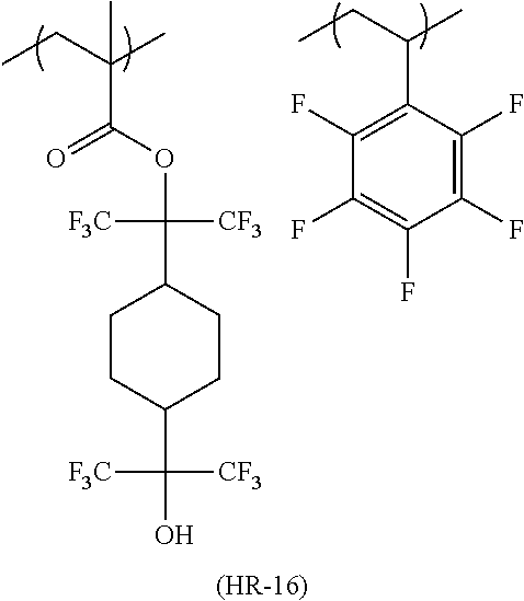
C(C(OC(C1CCC(C(O)([CF3])[F3C])CC1)([CF3])[F3C])=O)(CC)(C)C.C(C1=C(F)C(F)=C(F)C(F)=C1F)(CC)C.[(HR-16)]
